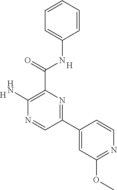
C1=C(NC(C2=C(N)N=CC(C3=CC(OC)=NC=C3)=N2)=O)C=CC=C1.[H].[H]
